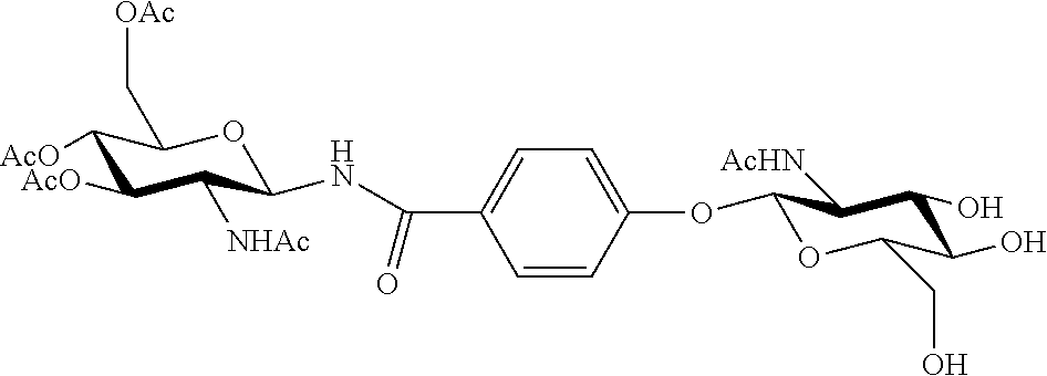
C1=C(OC2OC(CO)C(O)C(O)C2[AcHN])C=CC(C(=O)NC2C([NHAc])C([AcO])C([AcO])C(C[OAc])O2)=C1
